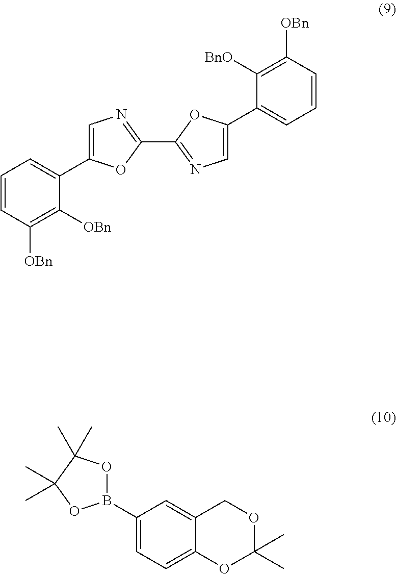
C1=CC([OBn])=C([OBn])C(C2=CN=C(C3=NC=C(C4=CC=CC([OBn])=C4[BnO])O3)O2)=C1.C1(B2OC(C)(C)C(C)(C)O2)=CC=C2C(=C1)COC(C)(C)O2
